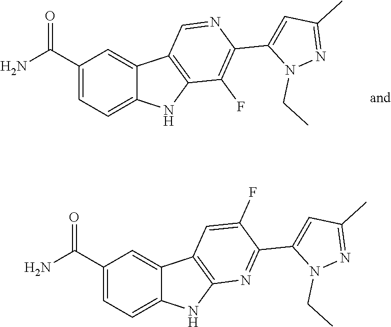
C1(C)=NN(CC)C(C2=C(F)C3=C(C=N2)C2=CC(C(N)=O)=CC=C2N3)=C1.C12=C(N=C(C3=CC(C)=NN3CC)C(F)=C1)NC1=CC=C(C(N)=O)C=C21
